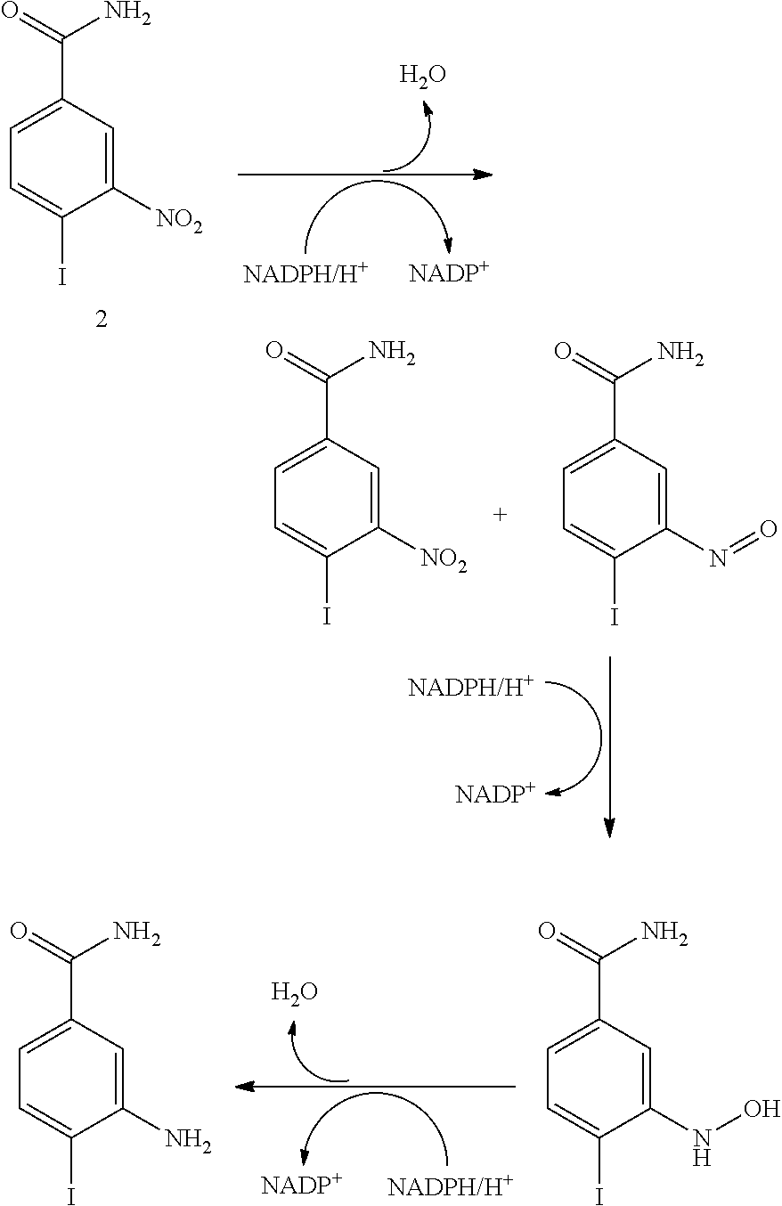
C1([NO2])=CC(C(=O)N)=CC=C1I.O.C1([NO2])=CC(C(=O)N)=CC=C1I.C1(N=O)=CC(C(=O)N)=CC=C1I.C1(NO)=CC(C(=O)N)=CC=C1I.C1(N)=CC(C(=O)N)=CC=C1I.O
